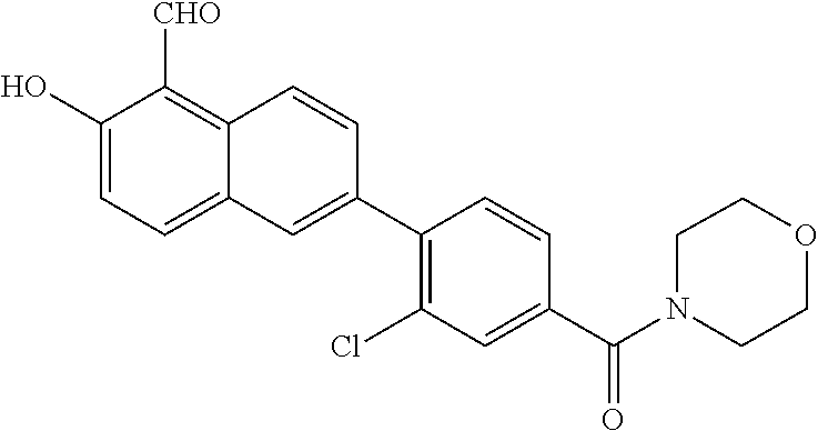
C1(O)=CC=C2C(=C1[CHO])C=CC(C1=C(Cl)C=C(C(N3CCOCC3)=O)C=C1)=C2
